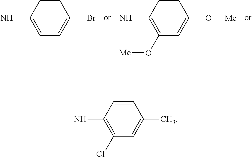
C1(N)=CC=C(Br)C=C1.C1(N)=C(O[Me])C=C(O[Me])C=C1.C1(N)=C(Cl)C=C(C)C=C1
